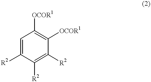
C1=C([R2])C([R2])=C([R2])C([OCOR1])=C1[OCOR1]
